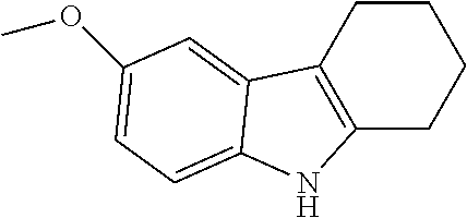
C12=C(CCCC1)C1=CC(OC)=CC=C1N2
